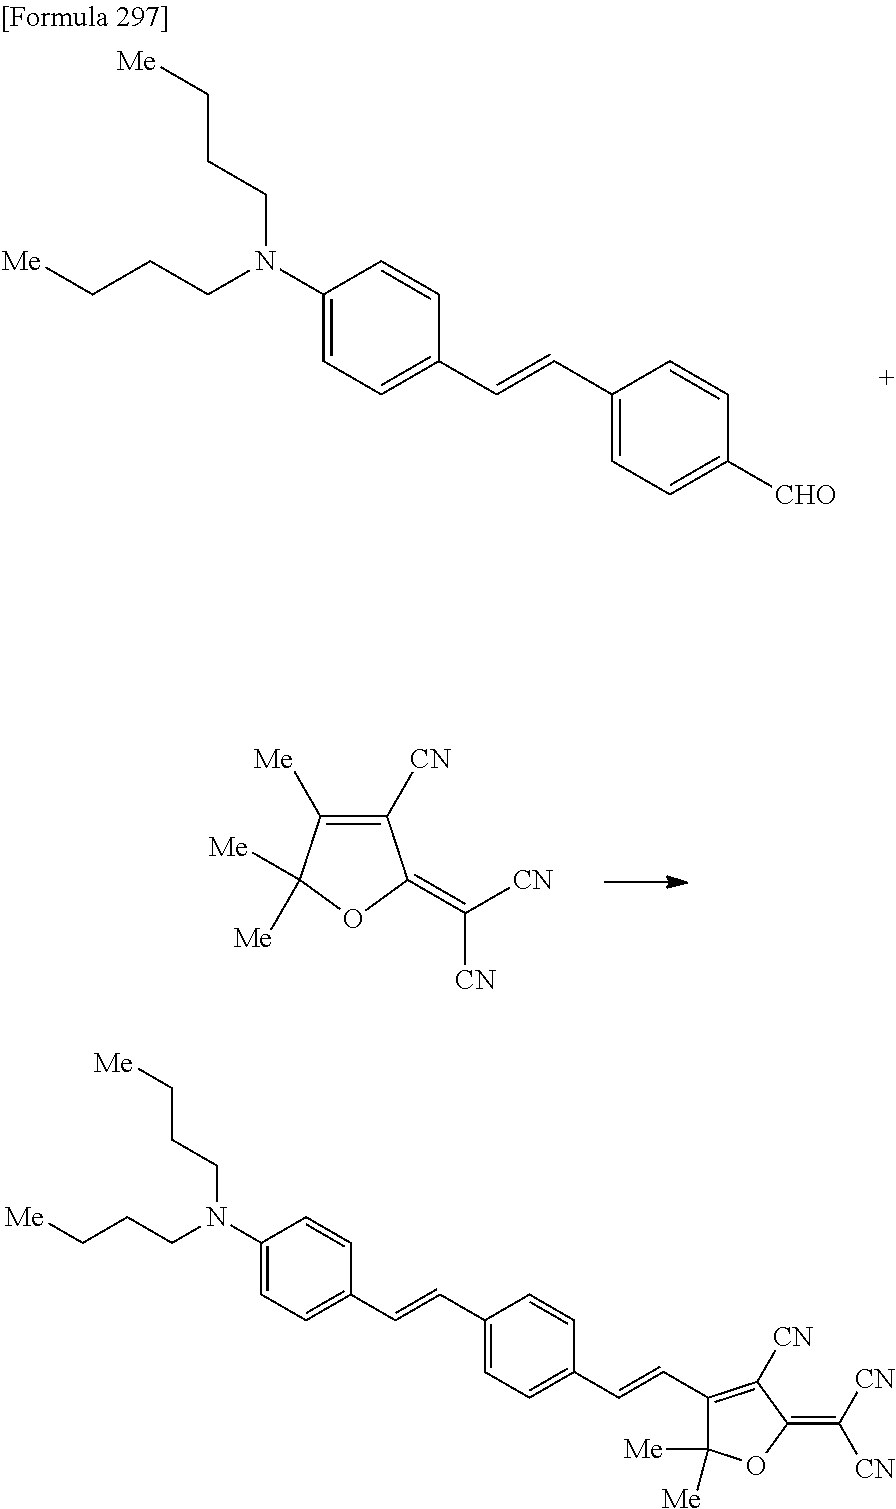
C1([CN])=C([Me])C([Me])([Me])OC1=C([CN])[CN].[Me]CCCN(C1=CC=C(C=CC2=CC=C([CHO])C=C2)C=C1)CCC[Me].[Me]CCCN(C1=CC=C(C=CC2=CC=C(C=CC3=C([CN])C(=C([CN])[CN])OC3([Me])[Me])C=C2)C=C1)CCC[Me]
